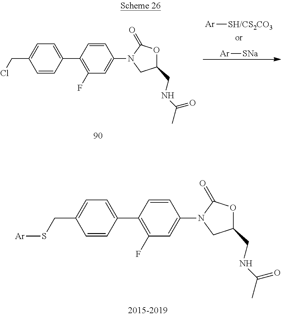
C1=C(C2=C(F)C=C(N3CC(CNC(=O)C)OC3=O)C=C2)C=CC(CS[Ar])=C1.[Ar][SH/CS2CO3].[Ar][SNa].C1=C(C2=C(F)C=C(N3CC(CNC(=O)C)OC3=O)C=C2)C=CC(CCl)=C1
